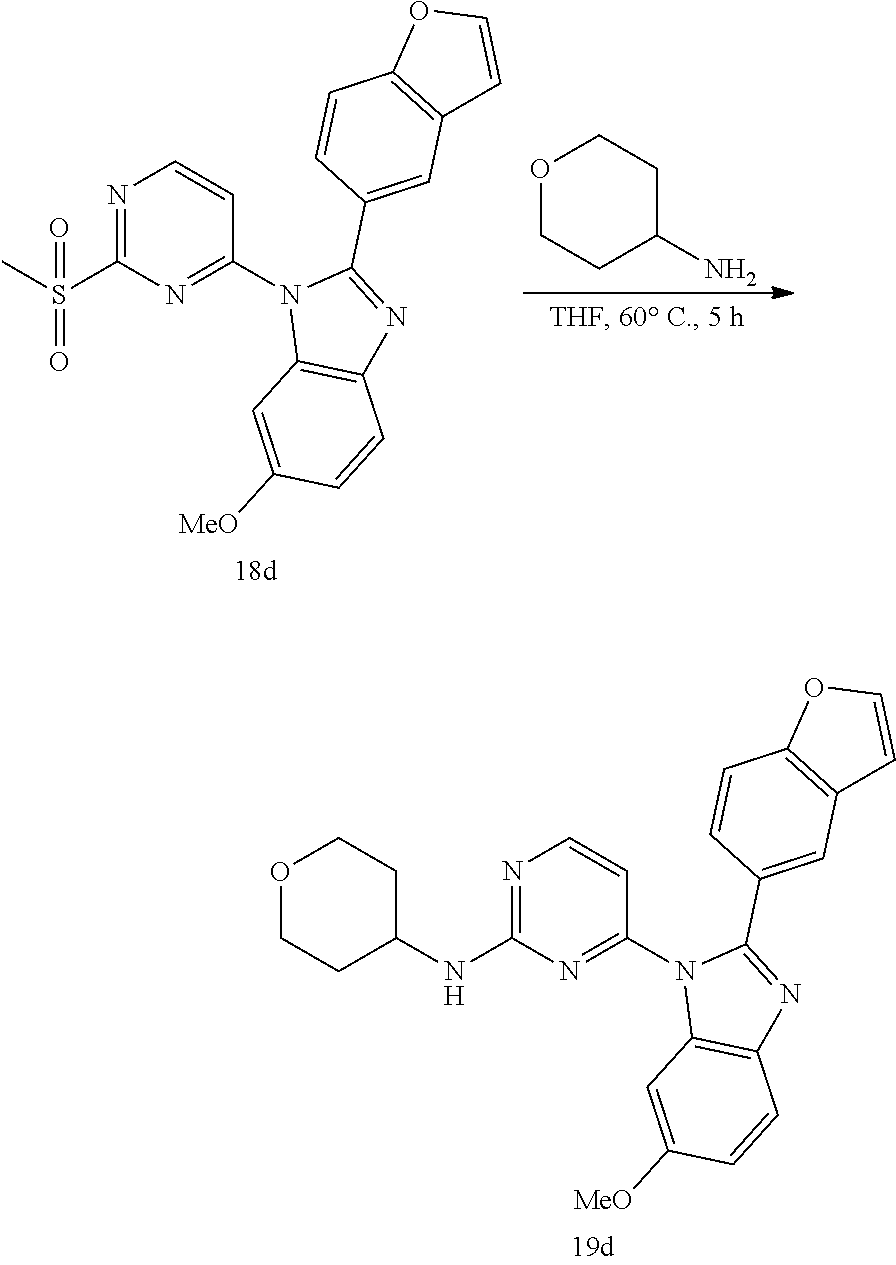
N1=C(S(C)(=O)=O)N=C(N2C3=C(N=C2C2=CC4=C(C=C2)OC=C4)C=CC([MeO])=C3)C=C1.O1CCC(N)CC1.N1=C(NC2CCOCC2)N=C(N2C3=C(N=C2C2=CC4=C(C=C2)OC=C4)C=CC([MeO])=C3)C=C1
